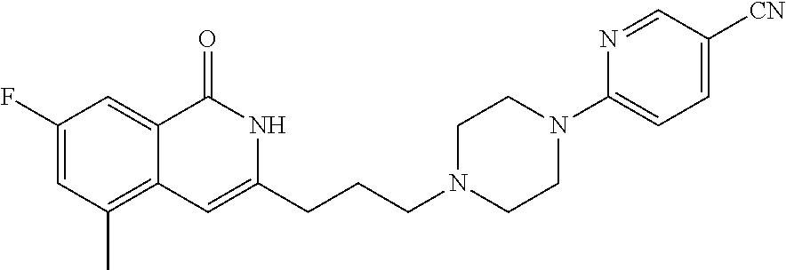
C1(F)=CC(C)=C2C(=C1)C(=O)NC(CCCN1CCN(C3=CC=C([CN])C=N3)CC1)=C2
